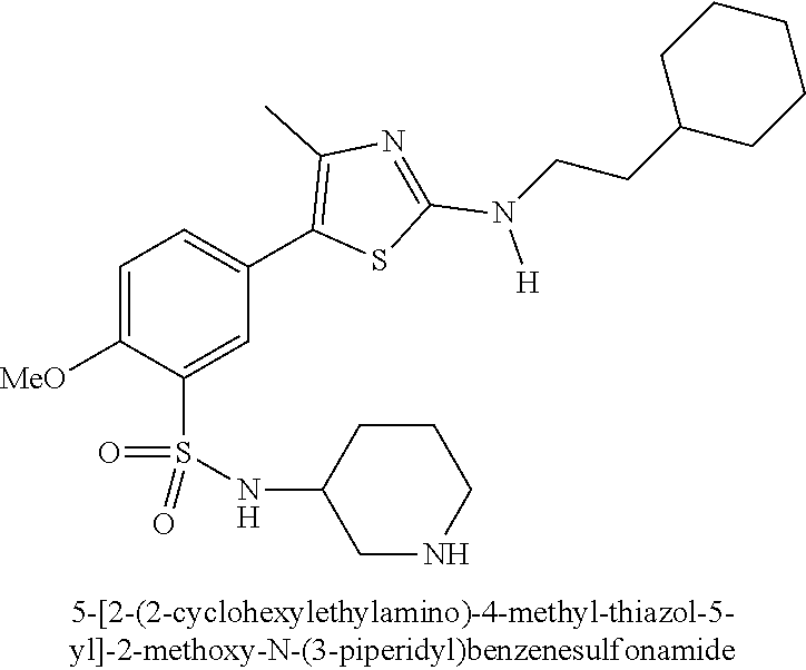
C1=C([MeO])C(S(NC2CNCCC2)(=O)=O)=CC(C2=C(C)N=C(N([H])CCC3CCCCC3)S2)=C1
